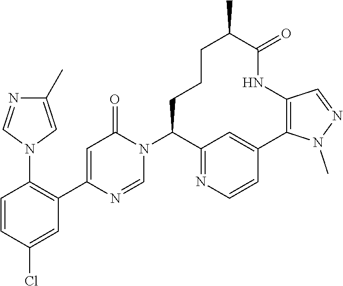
C1(C)=CN(C2=C(C3=CC(=O)N(C4CCCC(C)C(=O)NC5=C(C6=CC4=NC=C6)N(C)N=C5)C=N3)C=C(Cl)C=C2)C=N1
